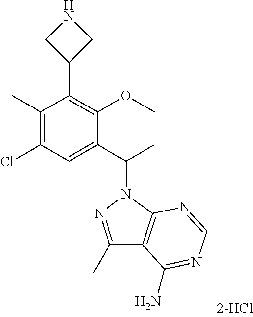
C1(C)=C(Cl)C=C(C(C)N2N=C(C)C3=C2N=CN=C3N)C(OC)=C1C1CNC1
